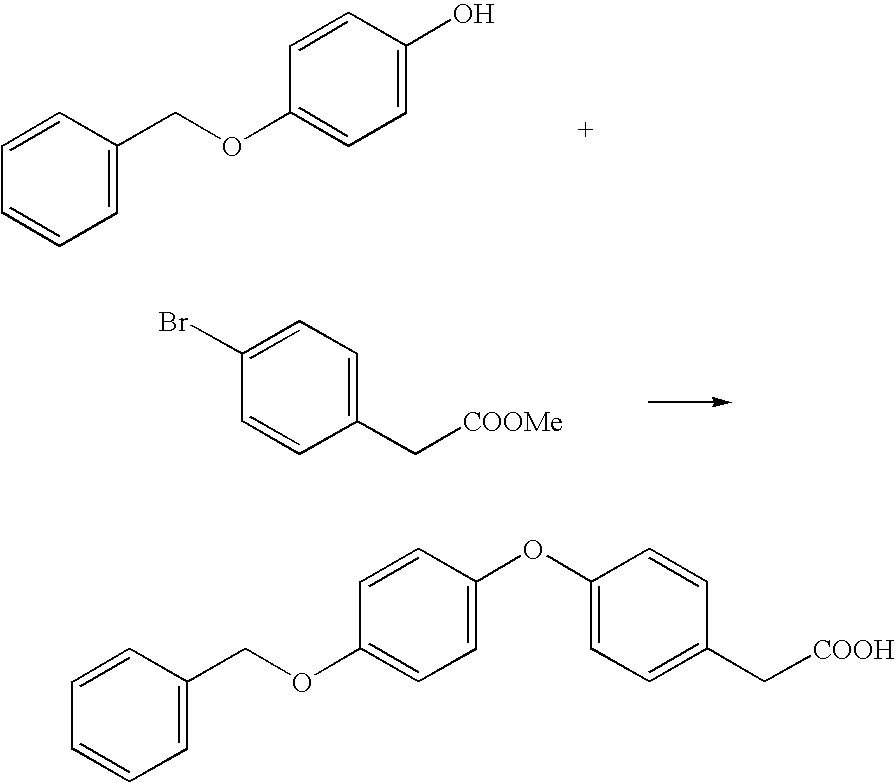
C1=C(COC2=CC=C(O)C=C2)C=CC=C1.C1(Br)=CC=C(C[COOMe])C=C1.C1=C(COC2=CC=C(OC3=CC=C(C[COOH])C=C3)C=C2)C=CC=C1
